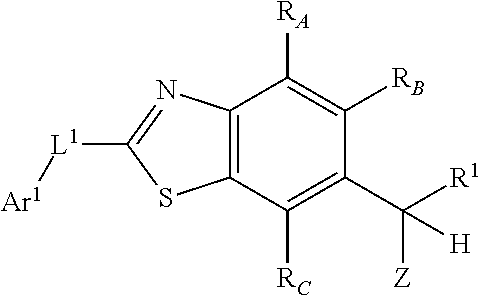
C12=C(C([RC])=C(C([Z])([R1])[H])C([RB])=C1[RA])SC([L1][Ar1])=N2
